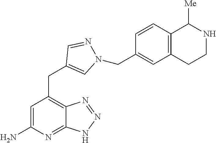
C1=C(N)N=C2C(=C1CC1=CN(CC3=CC4=C(C=C3)C([Me])NCC4)N=C1)N=NN2
